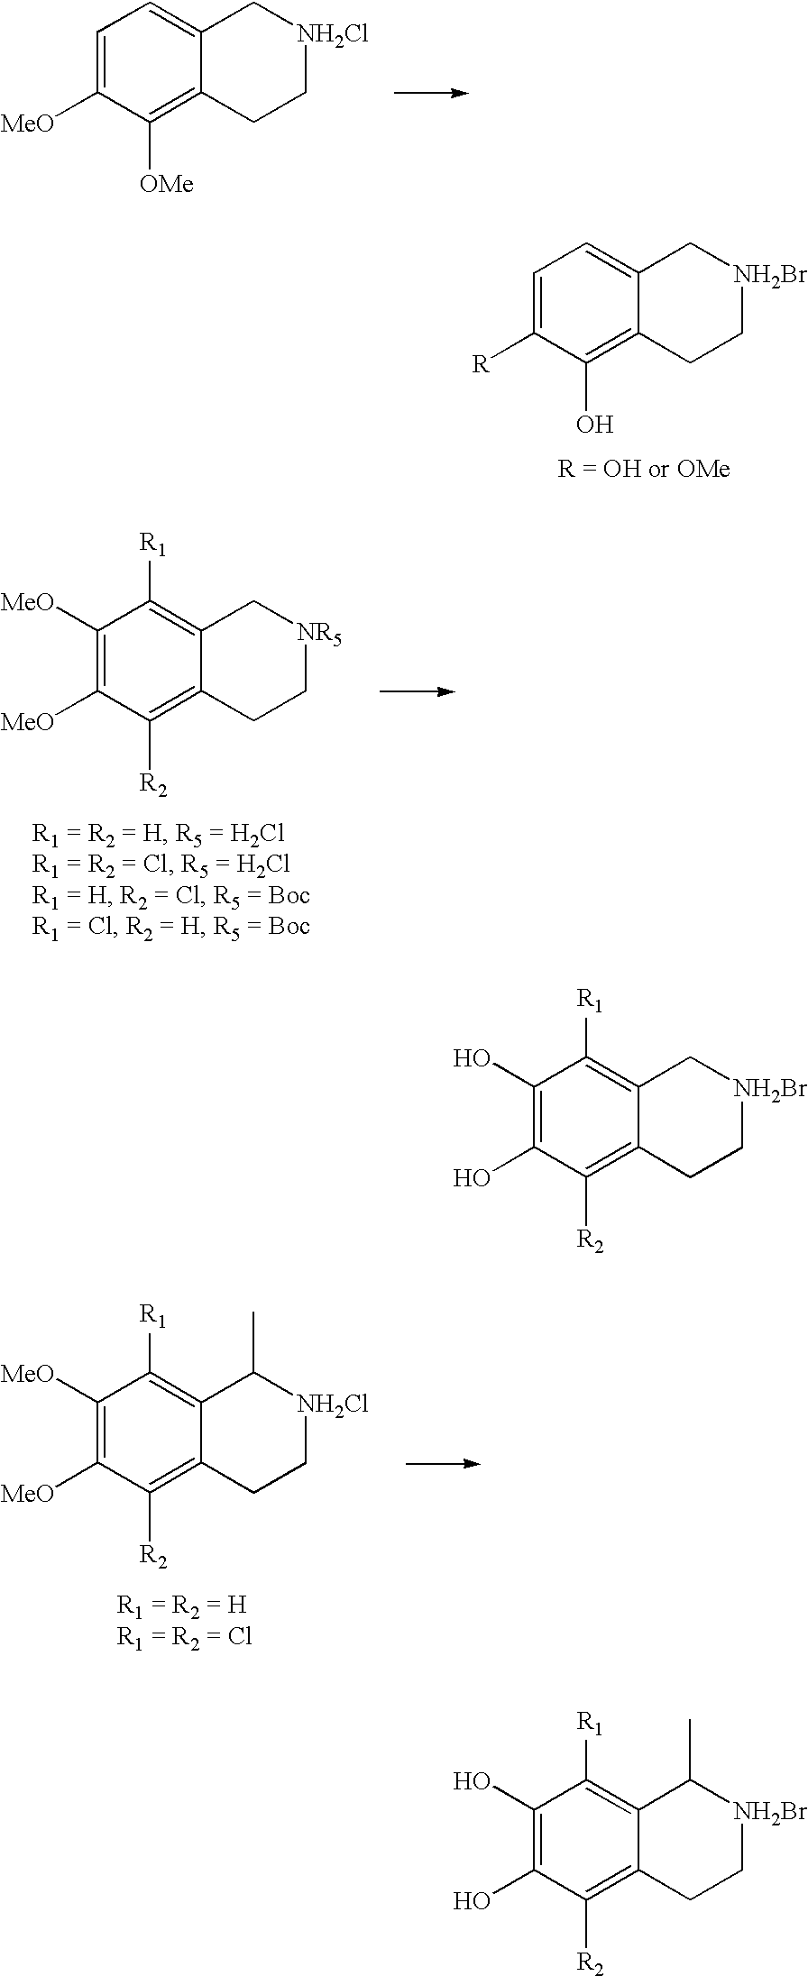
C1=C([MeO])C([OMe])=C2C(=C1)C[NH2Cl]CC2.C1([MeO])=C([MeO])C([R2])=C2C(=C1[R1])C[NR5]CC2.C1([MeO])=C([MeO])C([R2])=C2C(=C1[R1])C(C)[NH2Cl]CC2.C1=C([R])C(O)=C2C(=C1)C[NH2Br]CC2.C1(O)=C(O)C([R2])=C2C(=C1[R1])C[NH2Br]CC2.C1(O)=C(O)C([R2])=C2C(=C1[R1])C(C)[NH2Br]CC2
